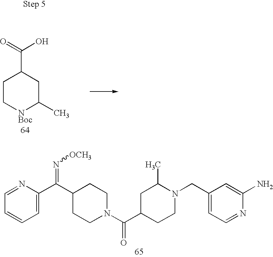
C1C[NBoc]C(C)CC1C(=O)O.N1=CC=CC=C1C(C1CCN(C(=O)C2CCN(CC3=CC=NC(N)=C3)C(C)C2)CC1)=N[OCH3]
